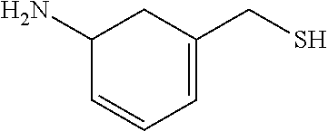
C1(N)C=CC=C(CS)C1
